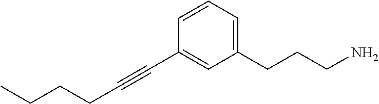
C(C#CC1=CC(CCCN)=CC=C1)CCC
